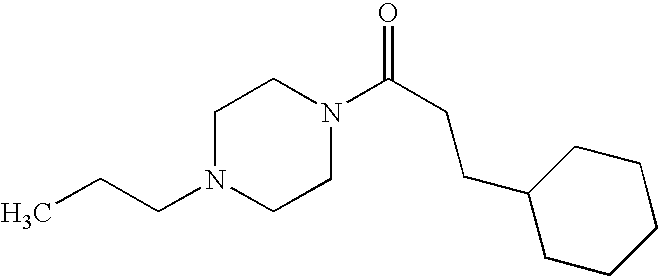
C(N1CCN(C(CCC2CCCCC2)=O)CC1)CC
